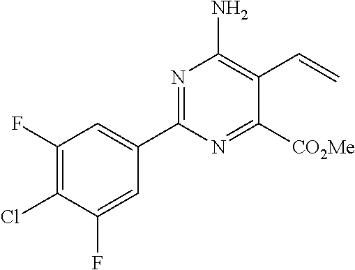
C1(C2=NC(N)=C(C=C)C([CO2Me])=N2)=CC(F)=C(Cl)C(F)=C1
